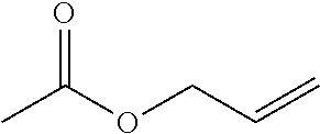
CC(OCC=C)=O
